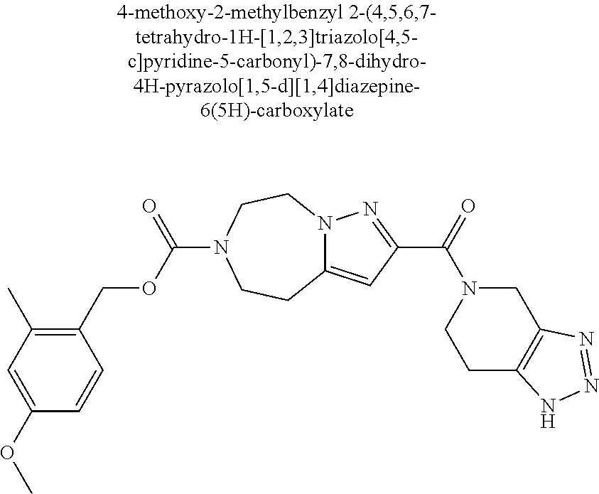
C1(OC)=CC(C)=C(COC(=O)N2CCN3C(=CC(C(N4CCC5=C(C4)N=NN5)=O)=N3)CC2)C=C1
